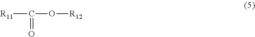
C([R11])(O[R12])=O
